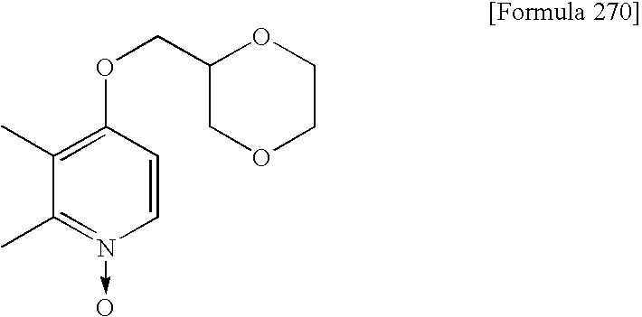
C1=CC(OCC2COCCO2)=C(C)C(C)=N1->O
